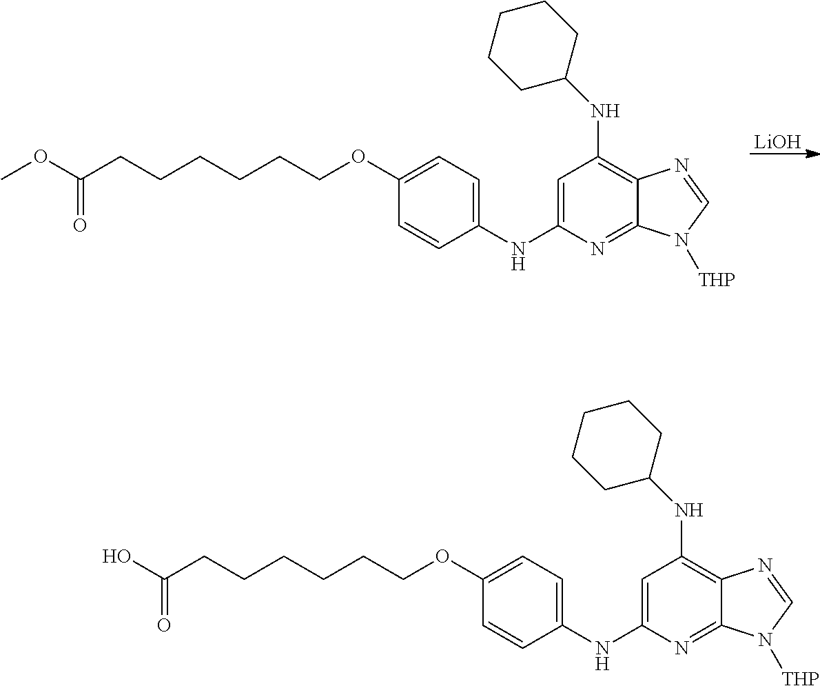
OC(CCCCCCOC1=CC=C(NC2=CC(NC3CCCCC3)=C3C(=N2)N([THP])C=N3)C=C1)=O.COC(CCCCCCOC1=CC=C(NC2=CC(NC3CCCCC3)=C3C(=N2)N([THP])C=N3)C=C1)=O.[LiOH]
